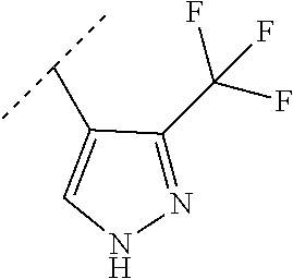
C1(C(F)(F)F)=NNC=C1C(C)C
